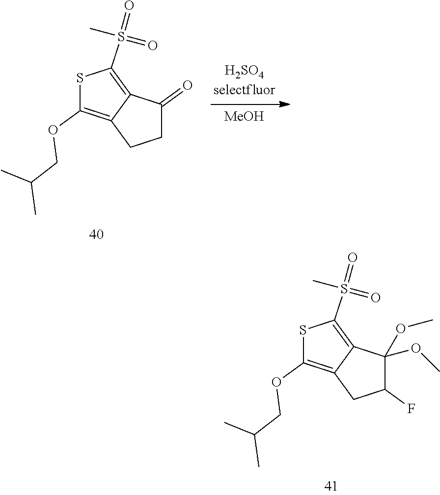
S1C(OCC(C)C)=C2C(=C1S(=O)(C)=O)C(OC)(OC)C(F)C2.S1C(OCC(C)C)=C2C(=C1S(=O)(C)=O)C(=O)CC2.[MeOH]
